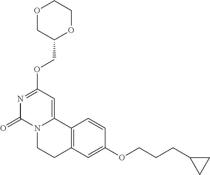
O1CC(COC2=NC(=O)N3C(=C2)C2=C(CC3)C=C(OCCCC3CC3)C=C2)OCC1
